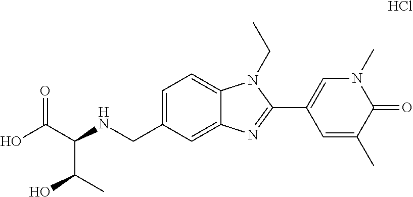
C1=C(CNC(C(O)=O)C(C)O)C=C2C(=C1)N(CC)C(C1=CN(C)C(=O)C(C)=C1)=N2.Cl
